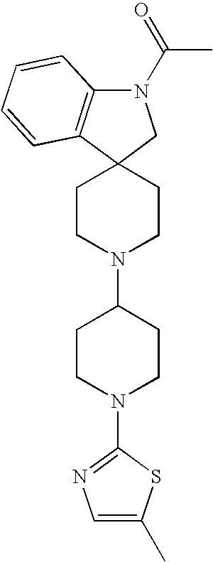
C1CN(C2CCN(C3=NC=C(C)S3)CC2)CCC12CN(C(=O)C)C1=C2C=CC=C1
